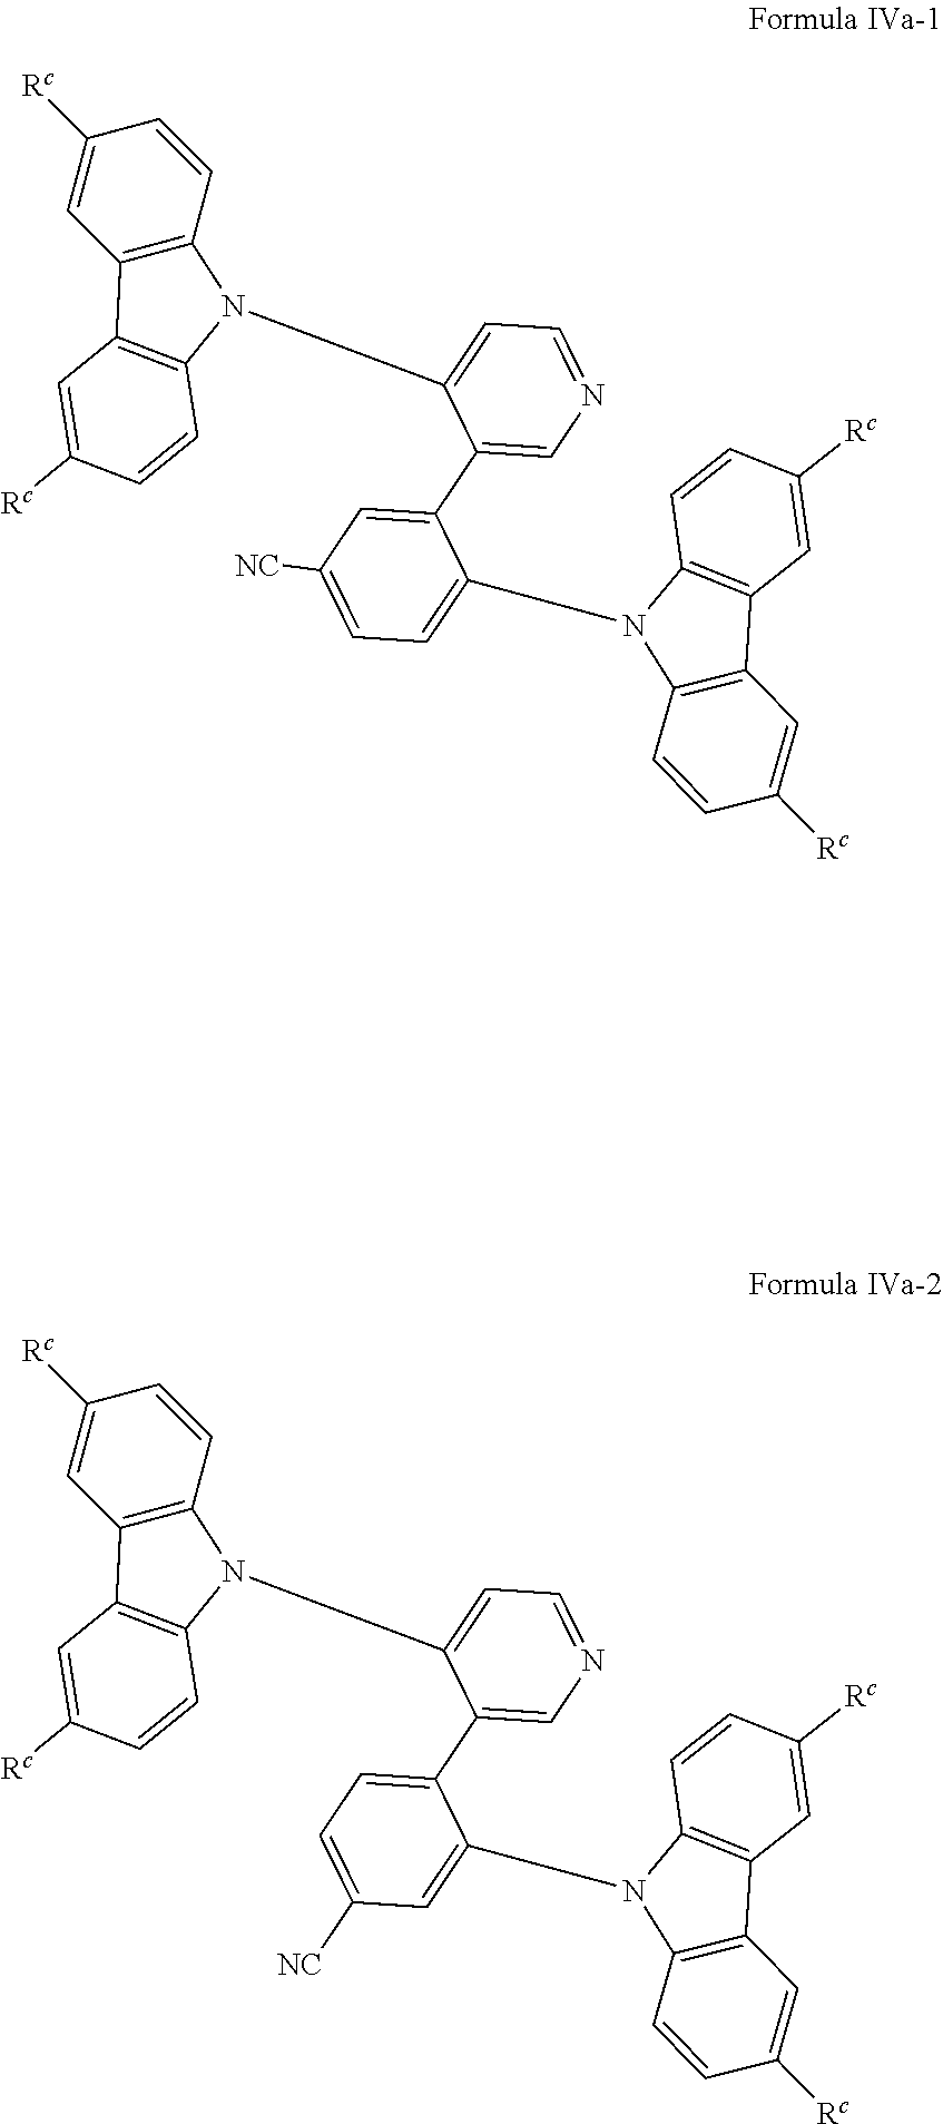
C12=C(C=CC([Rc])=C1)N(C1=CC=NC=C1C1=CC([NC])=CC=C1N1C3=C(C4=C1C=CC([Rc])=C4)C=C([Rc])C=C3)C1=C2C=C([Rc])C=C1.C12=C(C=CC([Rc])=C1)N(C1=CC=NC=C1C1=CC=C([NC])C=C1N1C3=C(C4=C1C=CC([Rc])=C4)C=C([Rc])C=C3)C1=C2C=C([Rc])C=C1
